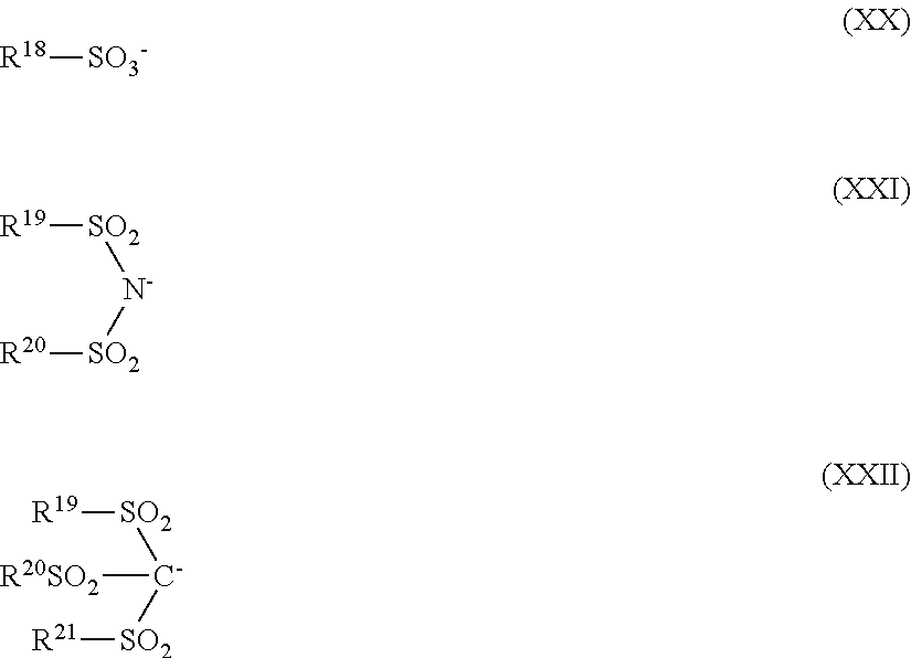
[R18][SO3-].[N-]([SO2][R20])[SO2][R19].[C-]([SO2][R21])([SO2][R19])[R20SO2]
